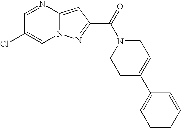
C1=NC2=CC(C(=O)N3C(C)CC(C4=C(C)C=CC=C4)=CC3)=NN2C=C1Cl
